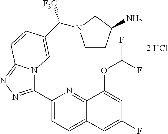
C1(C2=NN=C3N2C=C(C([F3C])N2CCC(N)C2)C=C3)=CC=C2C(=N1)C(OC(F)F)=CC(F)=C2
